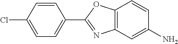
C1=CC(C2=NC3=C(O2)C=CC(N)=C3)=CC=C1Cl
